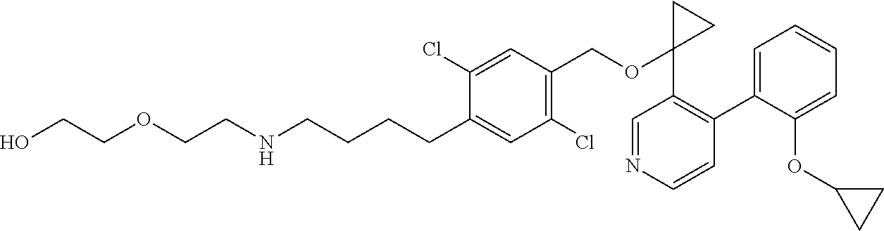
C1=CC=C(C2=C(C3(OCC4=C(Cl)C=C(CCCCNCCOCCO)C(Cl)=C4)CC3)C=NC=C2)C(OC2CC2)=C1
